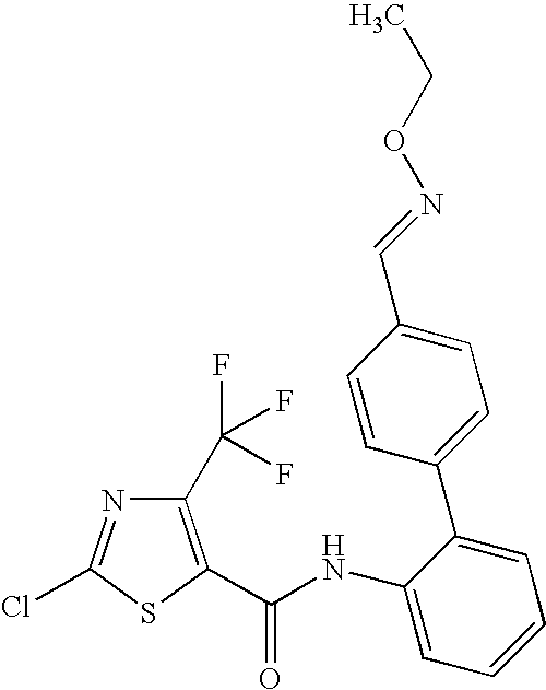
C1(NC(=O)C2=C(C(F)(F)F)N=C(Cl)S2)=CC=CC=C1C1=CC=C(C=NOCC)C=C1
